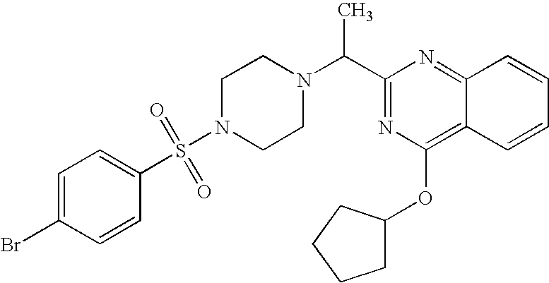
C1=C(Br)C=CC(S(N2CCN(C(C3=NC(OC4CCCC4)=C4C(=N3)C=CC=C4)C)CC2)(=O)=O)=C1
